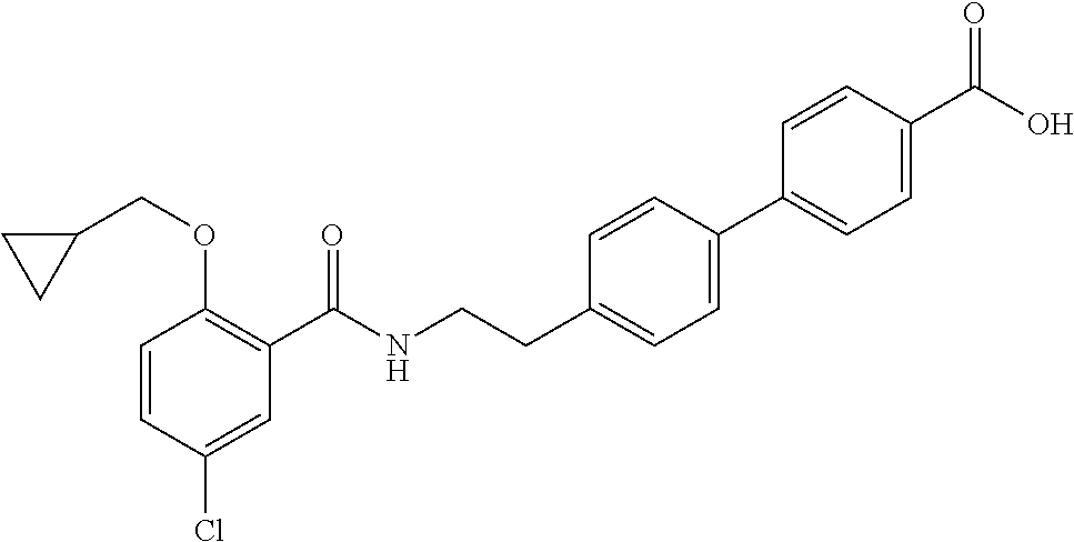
C1=CC(Cl)=CC(C(NCCC2=CC=C(C3=CC=C(C(O)=O)C=C3)C=C2)=O)=C1OCC1CC1
